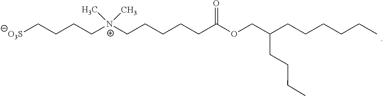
[N+](C)(C)(CCCCCC(=O)OCC(CCCC)CCCCCC)CCCC[O3S]
